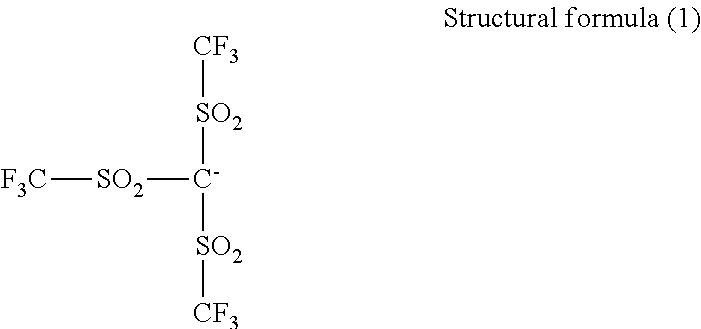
[CF3][SO2][C-]([SO2][CF3])[SO2][F3C]
